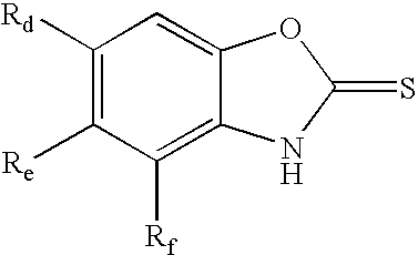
C1([Rd])=C([Re])C([Rf])=C2C(=C1)OC(=S)N2
